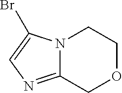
C12=NC=C(Br)N1CCOC2
